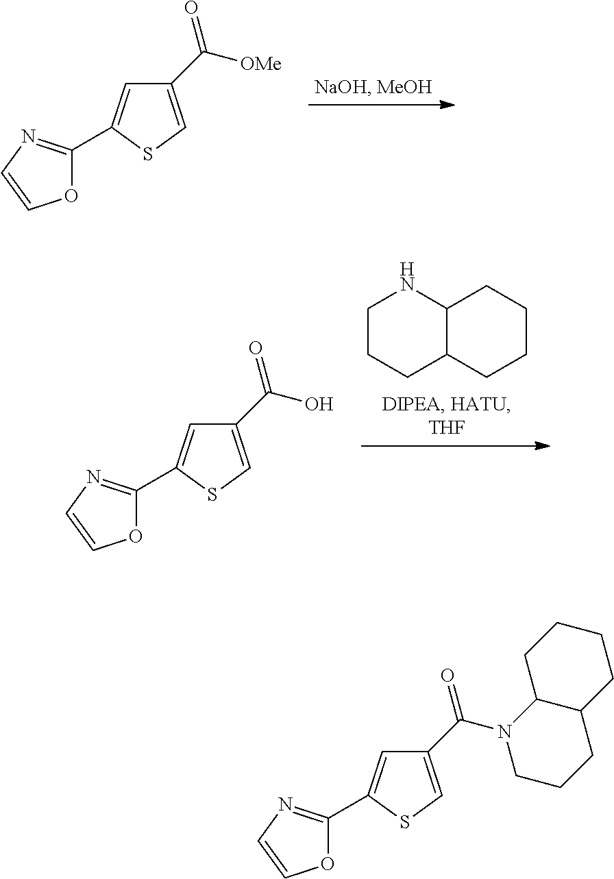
C1(C([OMe])=O)=CSC(C2=NC=CO2)=C1.C1CCC2C(N1)CCCC2.C1(C(O)=O)=CSC(C2=NC=CO2)=C1.C1(C(N2CCCC3C2CCCC3)=O)=CSC(C2=NC=CO2)=C1
